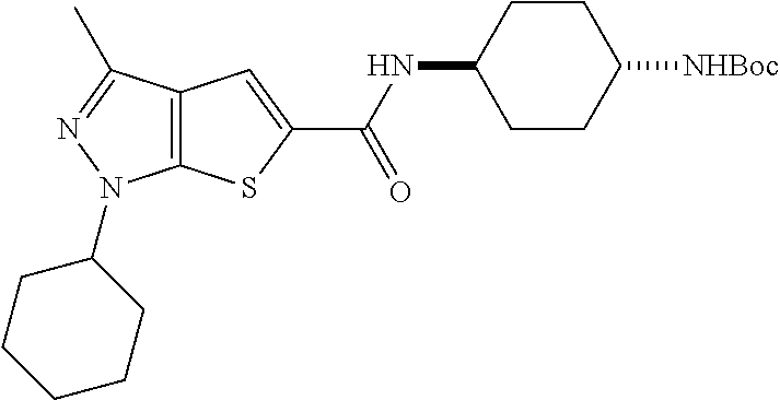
C12=C(C(C)=NN1C1CCCCC1)C=C(C(NC1CCC([NHBoc])CC1)=O)S2
